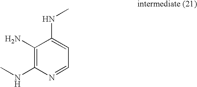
C1(NC)=C(N)C(NC)=CC=N1
